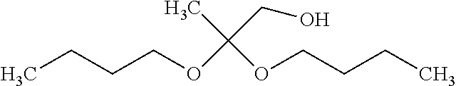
CCCCOC(CO)(C)OCCCC
